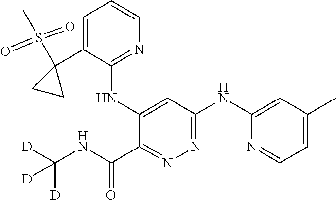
C1=C(C2(S(=O)(=O)C)CC2)C(NC2=CC(NC3=CC(C)=CC=N3)=NN=C2C(NC([D])([D])[D])=O)=NC=C1
